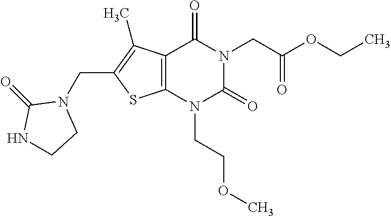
C12=C(N(CCOC)C(=O)N(CC(OCC)=O)C1=O)SC(CN1C(=O)NCC1)=C2C
